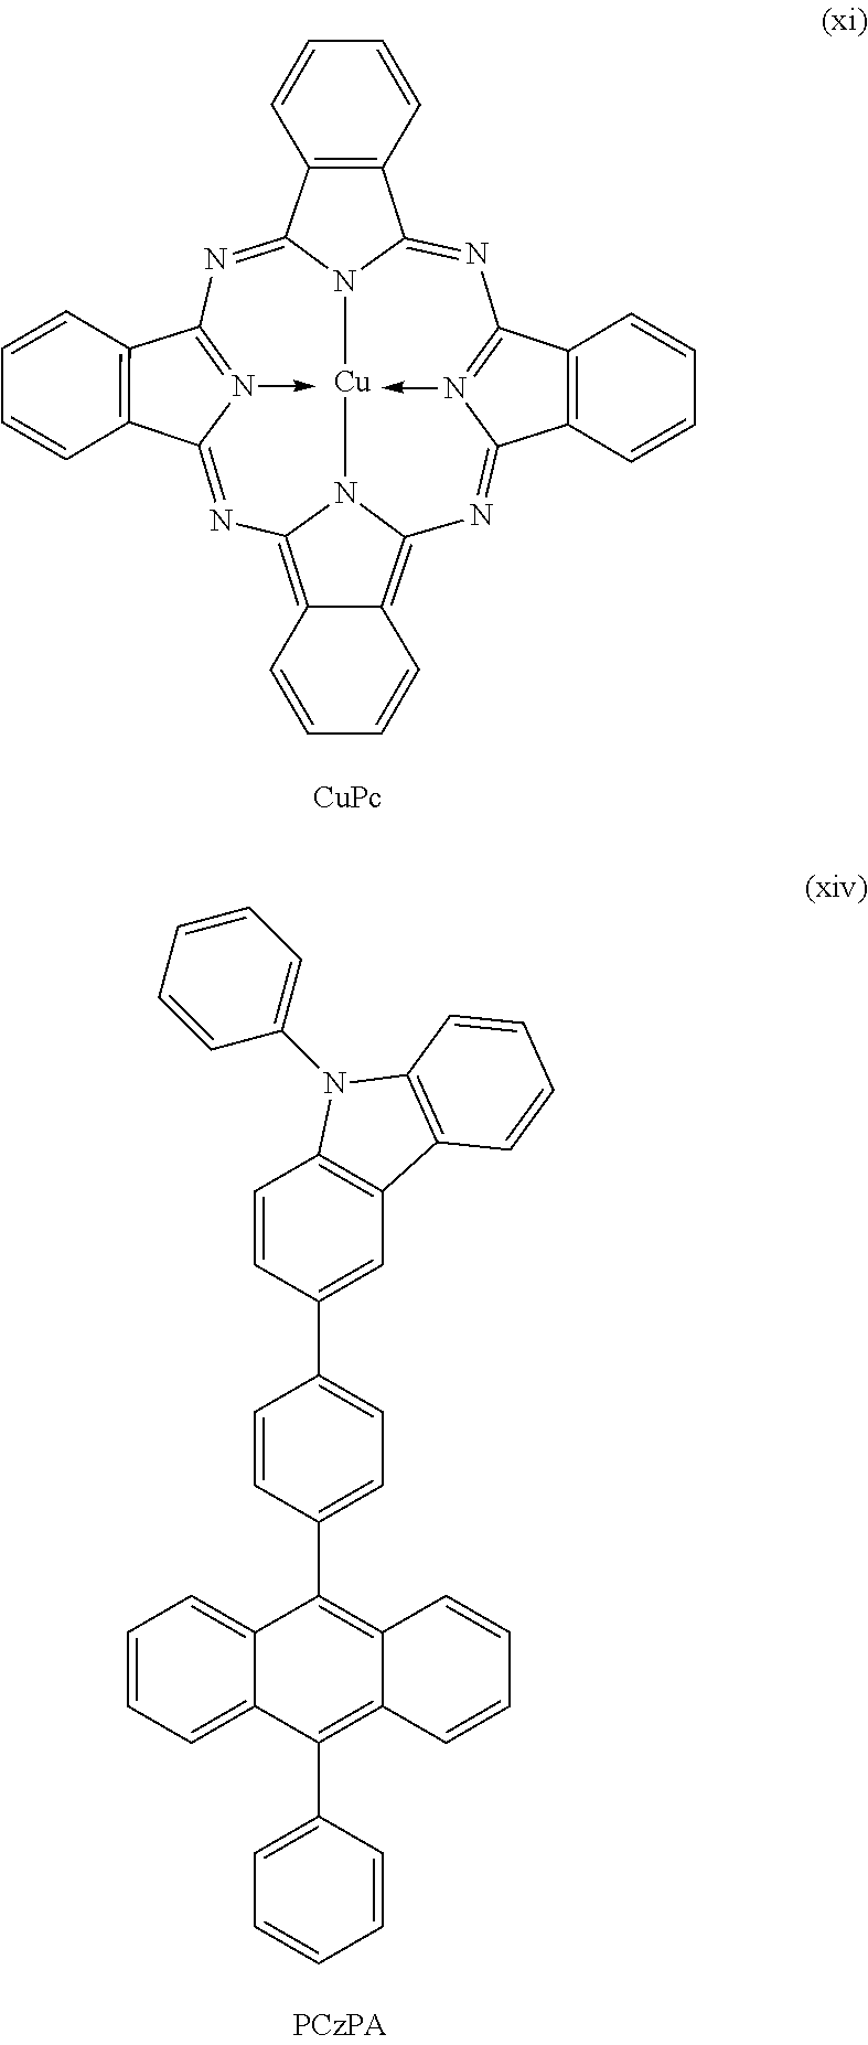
N1=C2N3C(=NC4=N(->C)C(=NC5=C6C(=C(N=C7N(->C)=C1C1=C7C=CC=C1)N5[Cu]3)C=CC=C6)C1=C4C=CC=C1)C1=C2C=CC=C1.C1=CC=C2C(=C1)C(C1=CC=C(C3=CC4=C(C=C3)N(C3=CC=CC=C3)C3=C4C=CC=C3)C=C1)=C1C(=C2C2=CC=CC=C2)C=CC=C1
